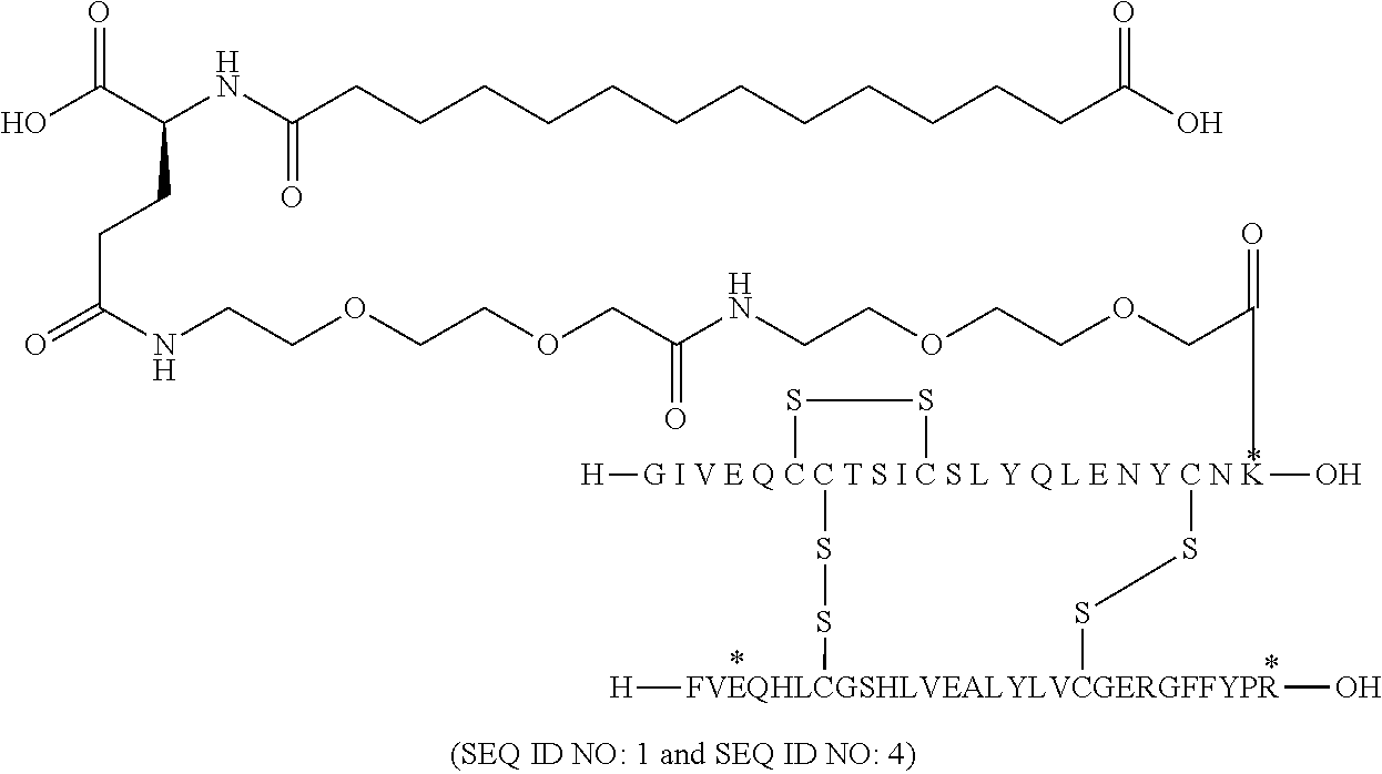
[G I V E Q C C T S I C S L Y Q L E N Y C N K]12([H])(O)(C(COCCOCCNC(COCCOCCNC(=O)CCC(NC(CCCCCCCCCCCCC(O)=O)=O)C(O)=O)=O)=O)(SS1)SS[FVEQHLCGSHLVEALYLVCGERGFFYPR]([H])(O)SS2
